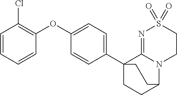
C1=CC=CC(OC2=CC=C(C34CCC(N5C3=NS(=O)(=O)CC5)CC4)C=C2)=C1Cl
